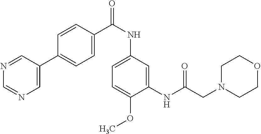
C1(NC(CN2CCOCC2)=O)=CC(NC(=O)C2=CC=C(C3=CN=CN=C3)C=C2)=CC=C1OC
